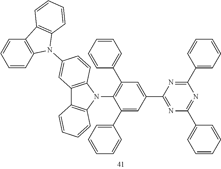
N1=C(C2=CC(C3=CC=CC=C3)=C(N3C4=C(C5=C3C=CC=C5)C=C(N3C5=C(C6=C3C=CC=C6)C=CC=C5)C=C4)C(C3=CC=CC=C3)=C2)N=C(C2=CC=CC=C2)N=C1C1=CC=CC=C1
